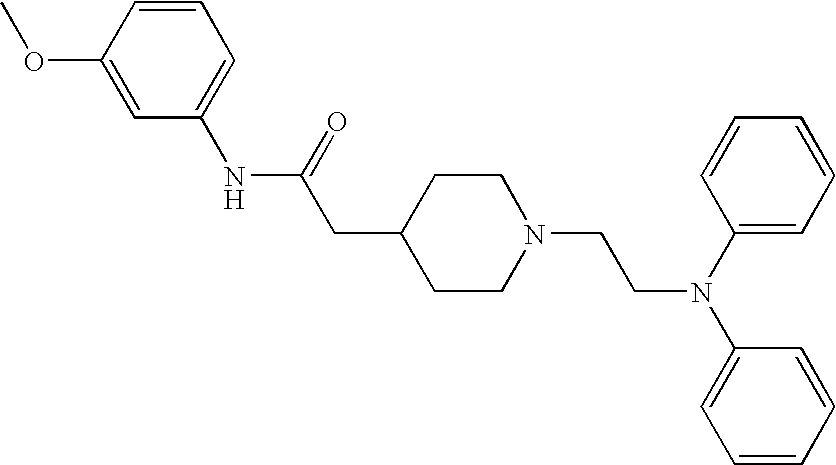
C1(NC(=O)CC2CCN(CCN(C3=CC=CC=C3)C3=CC=CC=C3)CC2)=CC=CC(OC)=C1
